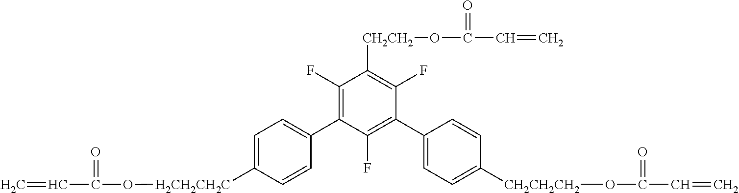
O(C(C=C)=O)[CH2CH2CH2]C1=CC=C(C2=C(F)C(C3=CC=C([H2CH2CH2C]OC(C=C)=O)C=C3)=C(F)C([CH2CH2]OC(C=C)=O)=C2F)C=C1
